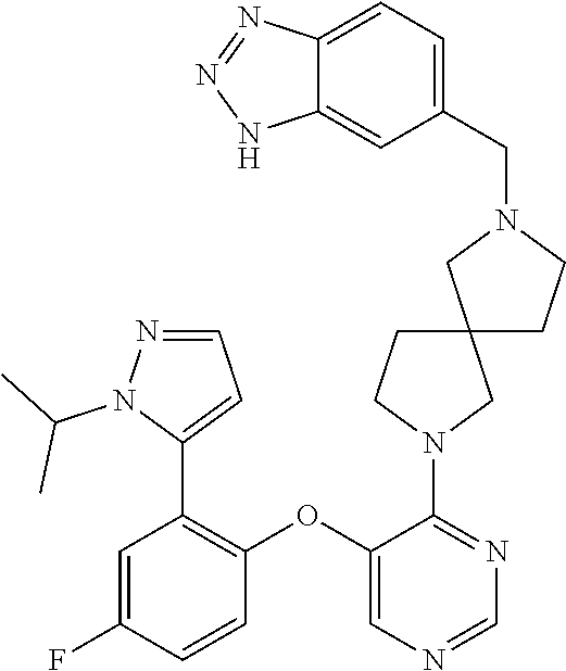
C1=C(F)C=CC(OC2=CN=CN=C2N2CC3(CC2)CCN(CC2=CC=C4C(=C2)NN=N4)C3)=C1C1=CC=NN1C(C)C
